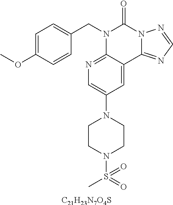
[C21H23N7O4S].C1=C(OC)C=CC(CN2C3=NC=C(N4CCN(S(=O)(C)=O)CC4)C=C3C3=NC=NN3C2=O)=C1
